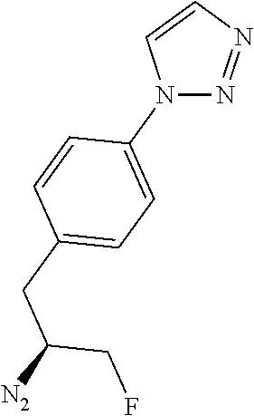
N1(C2=CC=C(CC([N2])CF)C=C2)N=NC=C1
